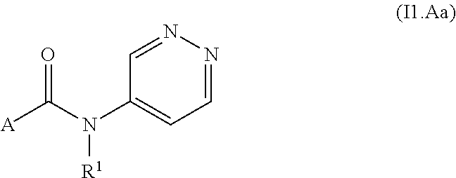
C1=NN=CC=C1N(C([A])=O)[R1]
